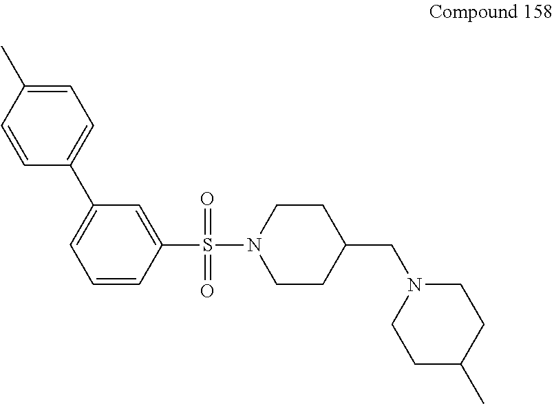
C1CN(S(C2=CC(C3=CC=C(C)C=C3)=CC=C2)(=O)=O)CCC1CN1CCC(C)CC1
